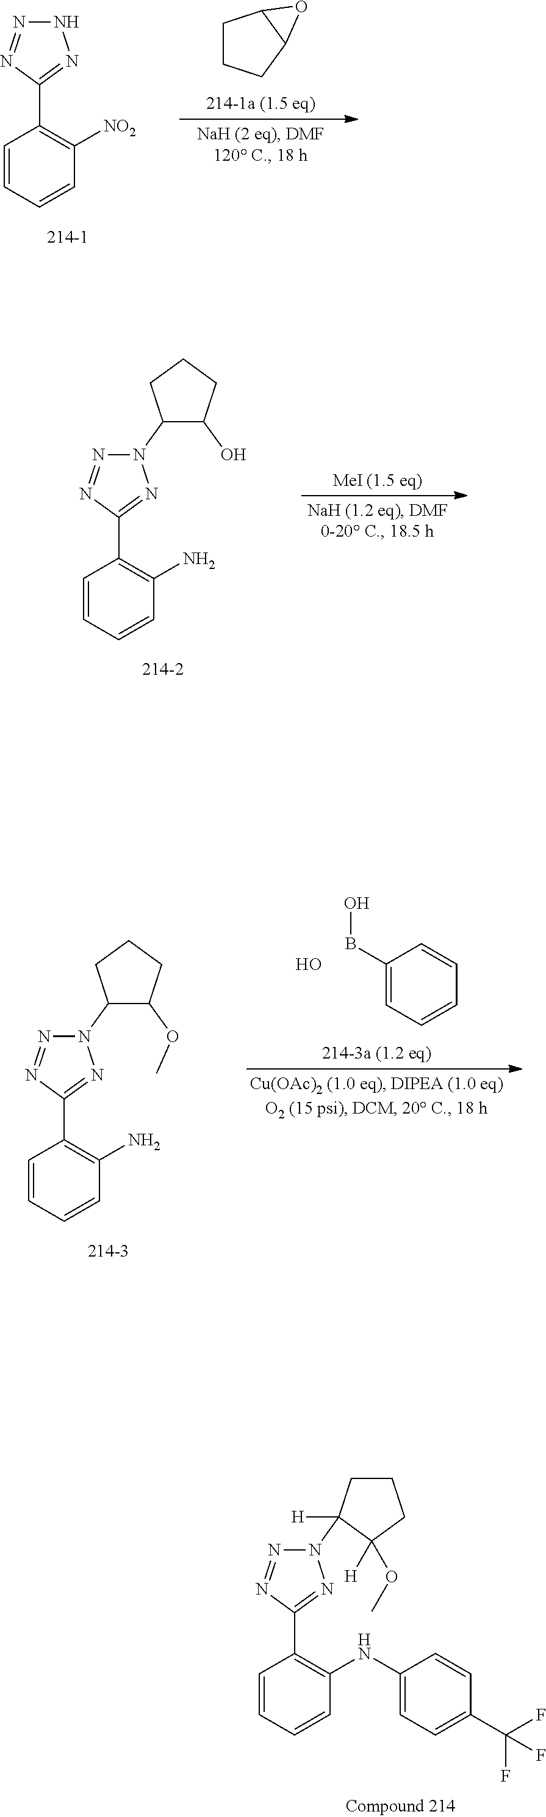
N1N=NC(C2=C([NO2])C=CC=C2)=N1.C1CCC2C1O2.N1(C2C(O)CCC2)N=NC(C2=C(N)C=CC=C2)=N1.C1(BO)=CC=CC=C1.O.N1(C2C(OC)CCC2)N=NC(C2=C(N)C=CC=C2)=N1.N1(C2([H])CCCC2(OC)[H])N=NC(C2=C(NC3=CC=C(C(F)(F)F)C=C3)C=CC=C2)=N1
